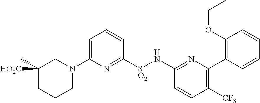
C1=C(N2CC(C)([HO2C])CCC2)N=C([SO2]NC2=NC(C3=C(OCC)C=CC=C3)=C([CF3])C=C2)C=C1
